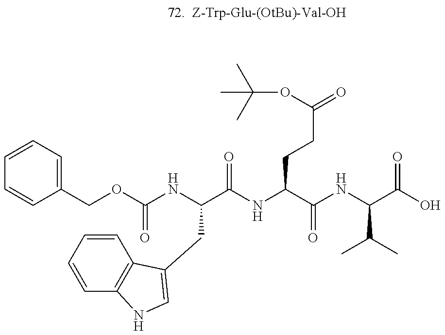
C1=CC=C(COC(NC(C(NC(C(NC(C(O)=O)C(C)C)=O)CCC(=O)OC(C)(C)C)=O)CC2=CNC3=C2C=CC=C3)=O)C=C1
